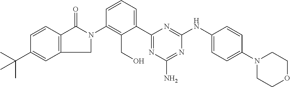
N1(C2=C(CO)C(C3=NC(N)=NC(NC4=CC=C(N5CCOCC5)C=C4)=N3)=CC=C2)C(=O)C2=C(C=C(C(C)(C)C)C=C2)C1
